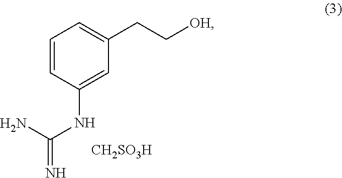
C1=CC(NC(=N)N)=CC(CC[OH])=C1.[CH2SO3H]
